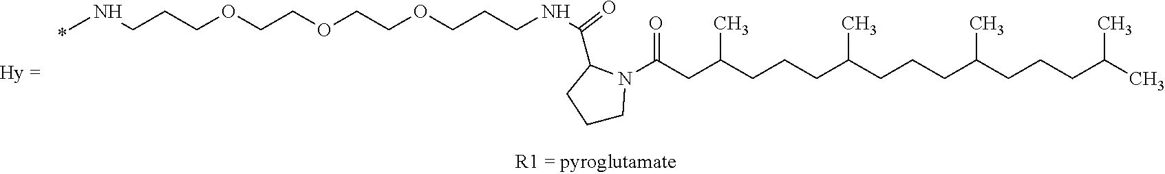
CNCCCOCCOCCOCCCNC(C1CCCN1C(CC(CCCC(CCCC(CCCC(C)C)C)C)C)=O)=O
